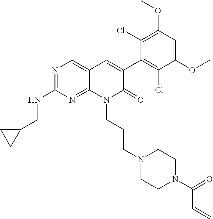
C1(NCC2CC2)=NC=C2C(=N1)N(CCCN1CCN(C(=O)C=C)CC1)C(=O)C(C1=C(Cl)C(OC)=CC(OC)=C1Cl)=C2
